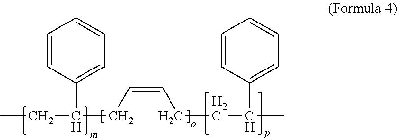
CCC(C1=CC=CC=C1)CC=CCCC(C)C1=CC=CC=C1
